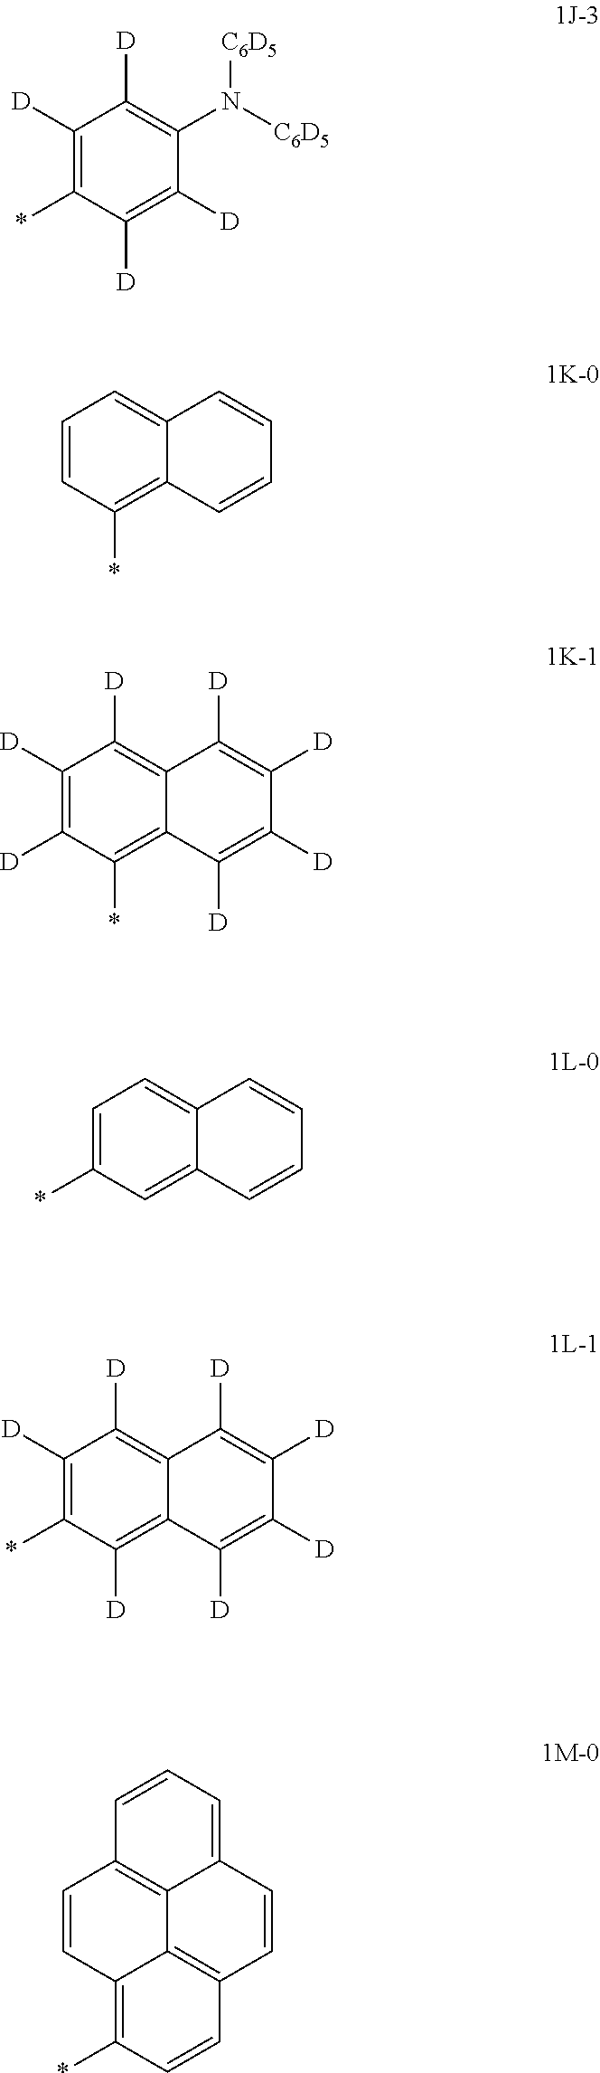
C1([D])=C(*)C([D])=C([D])C(N([C6D5])[C6D5])=C1[D].C1=CC(*)=C2C(=C1)C=CC=C2.C1([D])=C([D])C(*)=C2C(=C1[D])C([D])=C([D])C([D])=C2[D].C1=C(*)C=C2C(=C1)C=CC=C2.C1([D])=C(*)C([D])=C2C(=C1[D])C([D])=C([D])C([D])=C2[D].C1=CC2=C3C(=C1)C=CC1=C3C(=C(*)C=C1)C=C2
